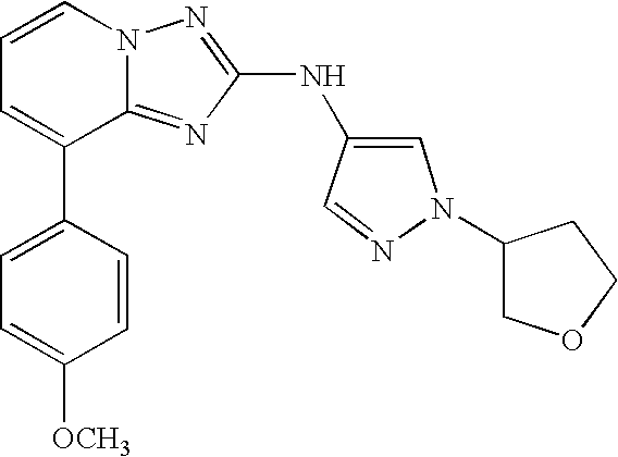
C1=CN2C(=NC(NC3=CN(C4COCC4)N=C3)=N2)C(C2=CC=C([OCH3])C=C2)=C1
